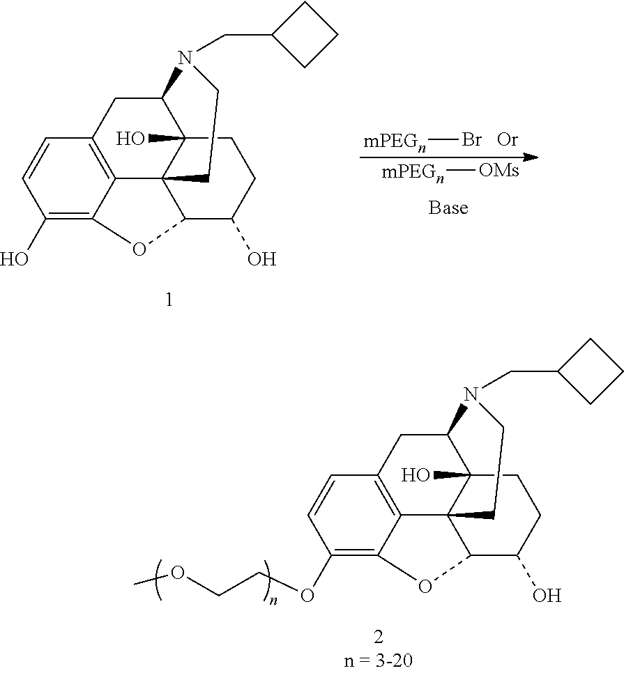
[mPEGn]Br.C1(O)=C2C3=C(C=C1)CC1C4(O)C3(C(C(O)CC4)O2)CCN1CC1CCC1.[mPEGn][OMs].C1(OCCOC)=C2C3=C(C=C1)CC1C4(O)C3(C(C(O)CC4)O2)CCN1CC1CCC1
